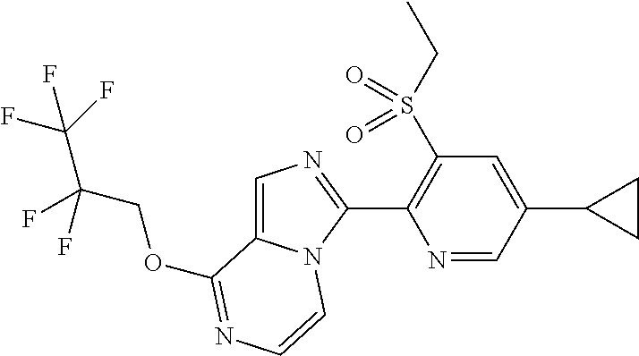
O(C1=NC=CN2C1=CN=C2C1=C(S(CC)(=O)=O)C=C(C2CC2)C=N1)CC(F)(C(F)(F)F)F
